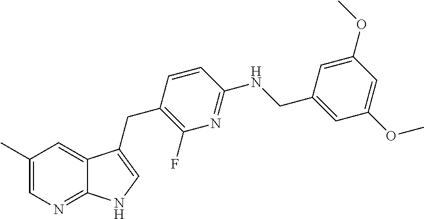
C1=C(OC)C=C(OC)C=C1CNC1=NC(F)=C(CC2=CNC3=NC=C(C)C=C32)C=C1
